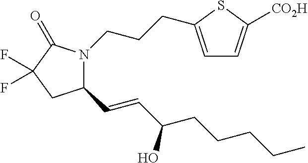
C(CCCC)C(O)C=CC1N(CCCC2=CC=C([CO2H])S2)C(=O)C(F)(F)C1
